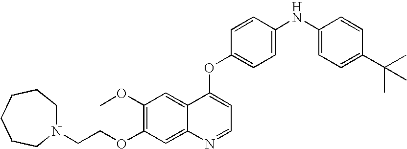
C1=CC(OC2=CC=NC3=CC(OCCN4CCCCCC4)=C(OC)C=C23)=CC=C1NC1=CC=C(C(C)(C)C)C=C1
